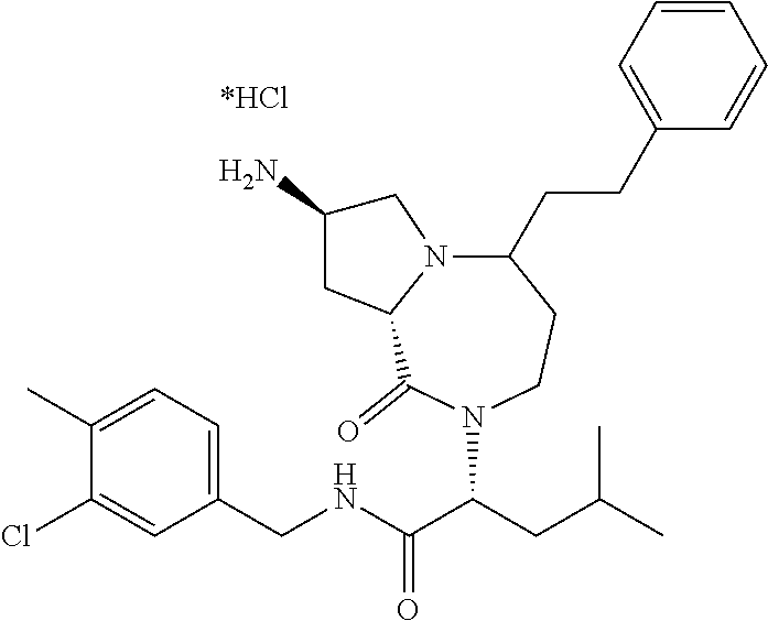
C1(C)=CC=C(CNC(C(CC(C)C)N2C(=O)C3N(CC(N)C3)C(CCC3=CC=CC=C3)CC2)=O)C=C1Cl
